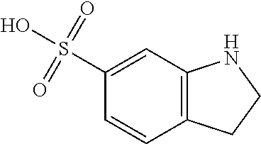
C12=C(C=CC(S(O)(=O)=O)=C1)CCN2
